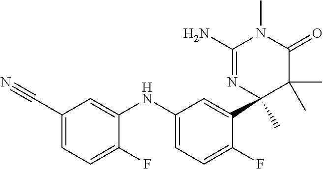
C1(C#N)=CC=C(F)C(NC2=CC=C(F)C(C3(C)N=C(N)N(C)C(=O)C3(C)C)=C2)=C1
